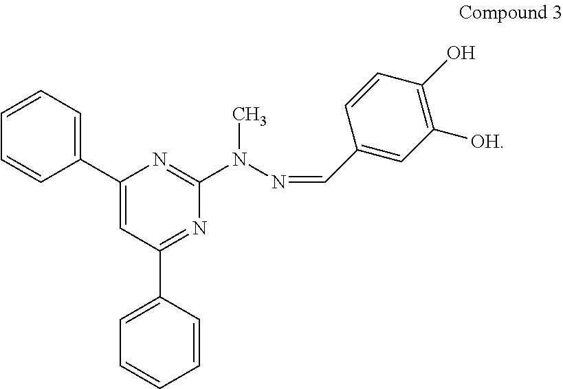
C1=CC=C(C2=CC(C3=CC=CC=C3)=NC(N(C)N=CC3=CC([OH])=C(O)C=C3)=N2)C=C1
